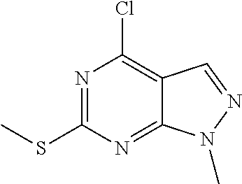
N1=C(SC)N=C2C(=C1Cl)C=NN2C
